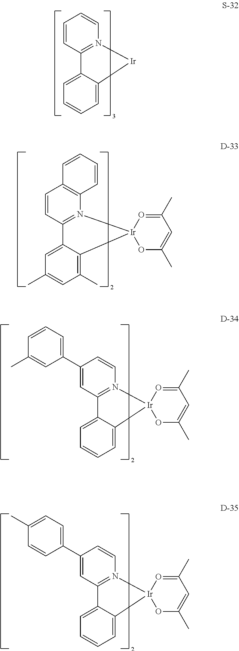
C1=CC=C2C(=C1)C1=N(C=CC=C1)[Ir]2.C1(C)=CC(C)=C2C(=C1)C1=N(C3=C(C=C1)C=CC=C3)[Ir]21OC(C)=CC(C)=O1.C1=CC=C2C(=C1)C1=N(C=CC(C3=CC=CC(C)=C3)=C1)[Ir]21OC(C)=CC(C)=O1.C1=CC=C2C(=C1)C1=N(C=CC(C3=CC=C(C)C=C3)=C1)[Ir]21OC(C)=CC(C)=O1
